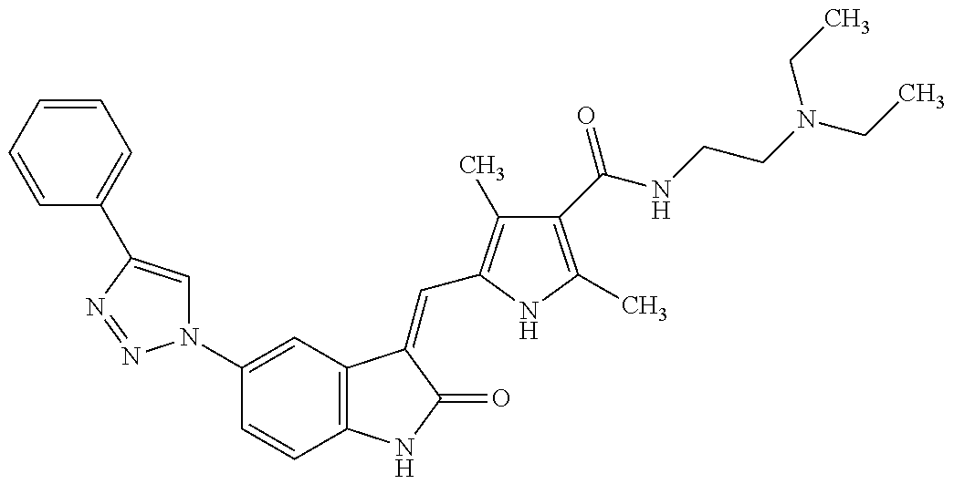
C1=CC=CC=C1C1=CN(C2=CC3=C(C=C2)NC(=O)C3=CC2=C(C)C(C(NCCN(CC)CC)=O)=C(C)N2)N=N1
